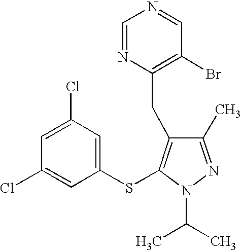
C1(C)=NN(C(C)C)C(SC2=CC(Cl)=CC(Cl)=C2)=C1CC1=C(Br)C=NC=N1
